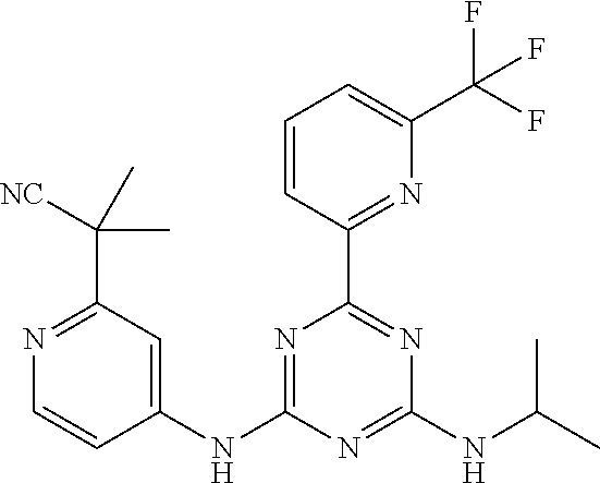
N1=C(C([NC])(C)C)C=C(NC2=NC(C3=NC(C(F)(F)F)=CC=C3)=NC(NC(C)C)=N2)C=C1
